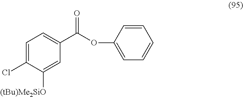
C1=C(Cl)C([(tBu)Me2SiO])=CC(C(OC2=CC=CC=C2)=O)=C1
